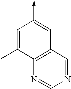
C1=C(C)C2=C(C=C1->C)C=NC=N2
